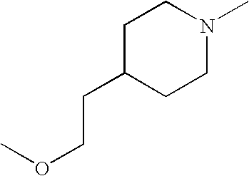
C1C(CCOC)CCN(C)C1
